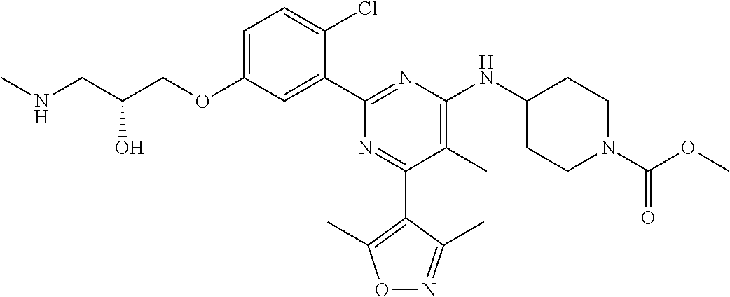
C1=C(OCC(CNC)O)C=C(C2=NC(NC3CCN(C(OC)=O)CC3)=C(C)C(C3=C(C)ON=C3C)=N2)C(Cl)=C1
